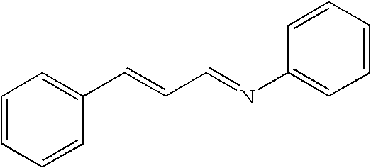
C1=CC=CC(C=CC=NC2=CC=CC=C2)=C1
